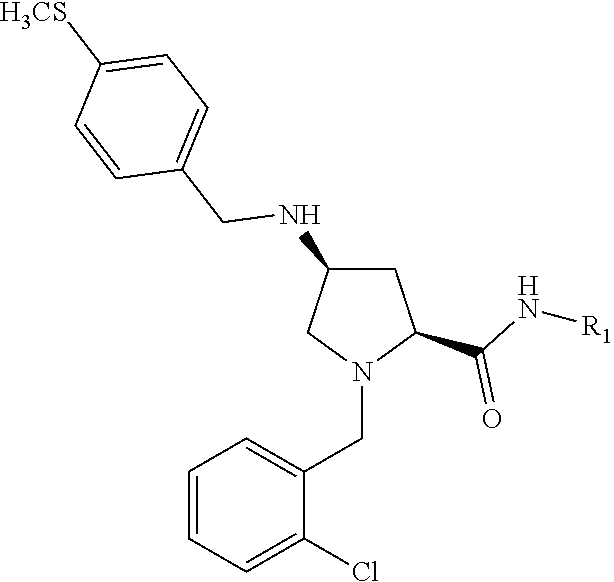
C1C(NCC2=CC=C([H3CS])C=C2)CN(CC2=CC=CC=C2Cl)C1C(=O)N[R1]
